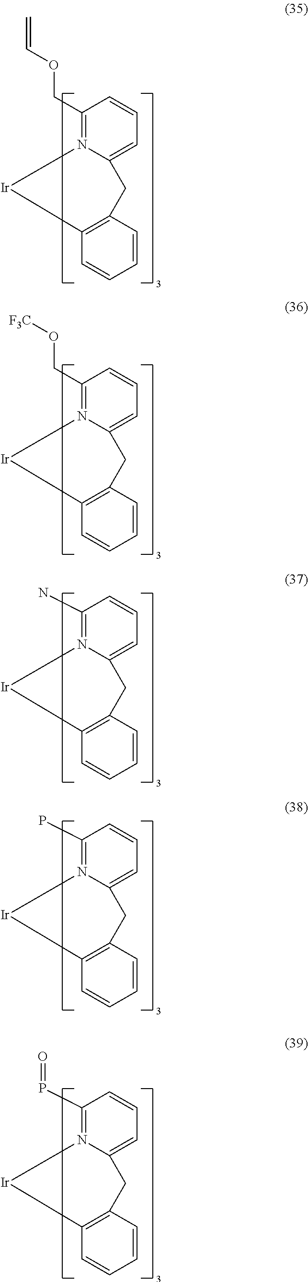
C1(COC=C)=N2C(=CC=C1)CC1=C(C=CC=C1)[Ir]2.C1(CO[F3C])=N2C(=CC=C1)CC1=C(C=CC=C1)[Ir]2.C1(N)=N2C(=CC=C1)CC1=C(C=CC=C1)[Ir]2.C1(P)=N2C(=CC=C1)CC1=C(C=CC=C1)[Ir]2.C1(P=O)=N2C(=CC=C1)CC1=C(C=CC=C1)[Ir]2
